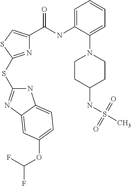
N1=C(SC2=NC3=CC(OC(F)F)=CC=C3N2)SC=C1C(NC1=CC=CC=C1N1CCC(NS(=O)(=O)C)CC1)=O
